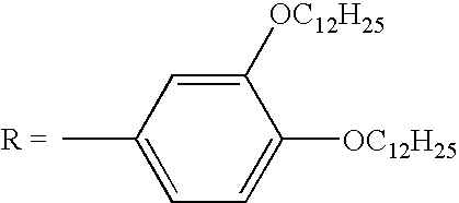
C1([OC12H25])=CC(C)=CC=C1[OC12H25]
